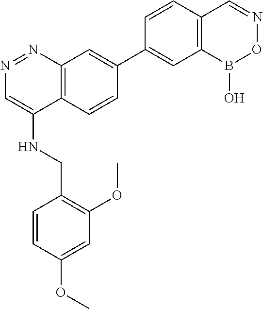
C1=C(C2=CC3=C(C=C2)C(NCC2=C(OC)C=C(OC)C=C2)=CN=N3)C=CC2=C1B(O)ON=C2
